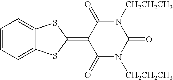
C1=CC=C2C(=C1)SC(=C1C(=O)N([CH2CH2CH3])C(=O)N([CH2CH2CH3])C1=O)S2
